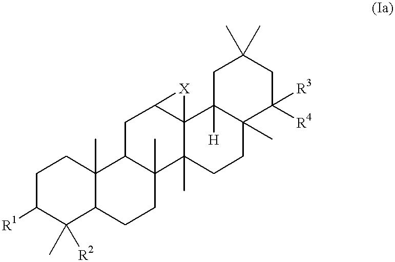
C1C([R1])C(C)([R2])C2C(C)(C1)C1C(C)(CC2)C2(C)C3(C(C1)[X]3)C1([H])C(C)(CC2)C([R4])([R3])CC(C)(C)C1
